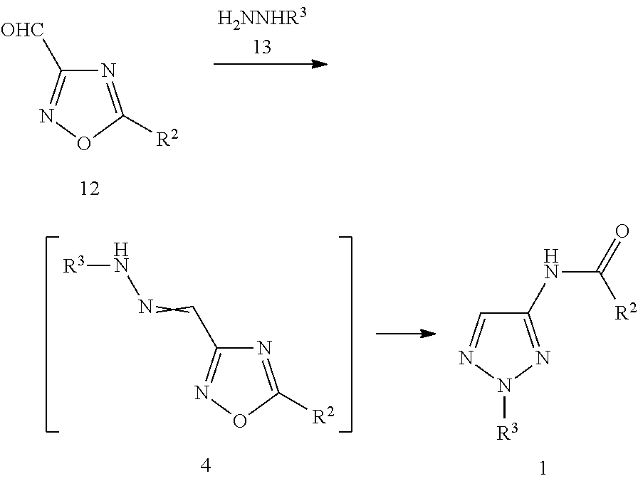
N1=C([R2])ON=C1[OHC].N1=C([R2])ON=C1C=NN[R3].C1(NC(=O)[R2])=NN([R3])N=C1
